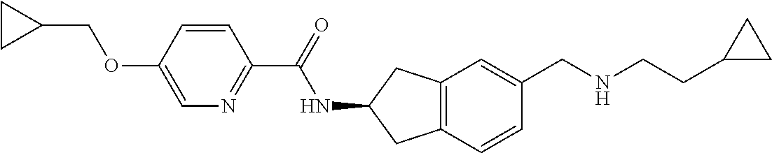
C1(OCC2CC2)=CN=C(C(=O)NC2CC3=C(C2)C=C(CNCCC2CC2)C=C3)C=C1
